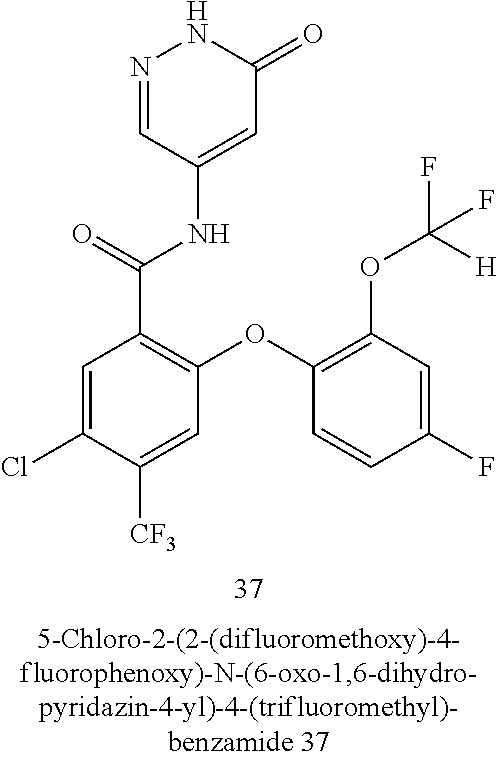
N1=CC(NC(C2=C(OC3=C(OC(F)([H])F)C=C(F)C=C3)C=C([CF3])C(Cl)=C2)=O)=CC(=O)N1
